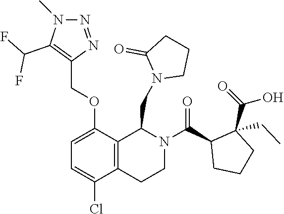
C1CN(CC2C3=C(C(Cl)=CC=C3OCC3=C(C(F)F)N(C)N=N3)CCN2C(C2C(CC)(C(=O)O)CCC2)=O)C(=O)C1
